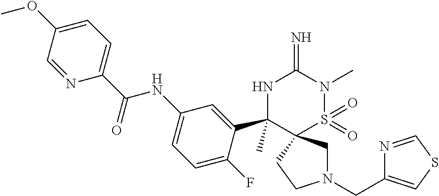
C1(OC)=CC=C(C(NC2=CC=C(F)C(C3(C)NC(=N)N(C)S(=O)(=O)C34CN(CC3=CSC=N3)CC4)=C2)=O)N=C1
